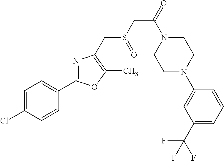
C1=C(Cl)C=CC(C2=NC(CS(CC(=O)N3CCN(C4=CC(C(F)(F)F)=CC=C4)CC3)=O)=C(C)O2)=C1
